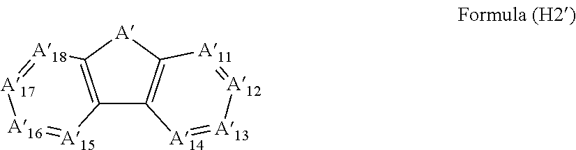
C12=C([A]C3=C1[A14]=[A13][A12]=[A11]3)[A18]=[A17][A16]=[A15]2
